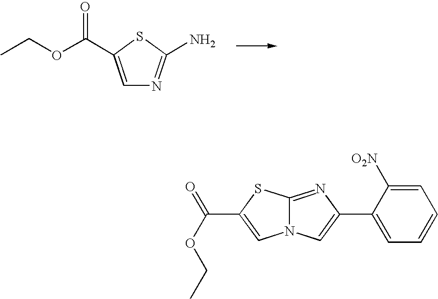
C1=C(C(OCC)=O)SC(N)=N1.N12C(=NC(C3=CC=CC=C3[O2N])=C1)SC(C(=O)OCC)=C2
